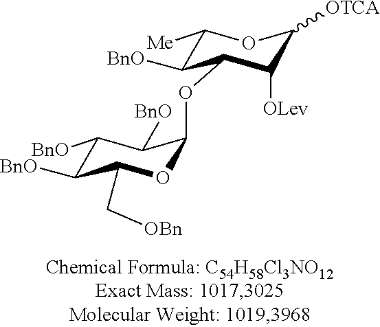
C1([BnO])C([BnO])C(C[OBn])OC(OC2C([BnO])C([Me])OC([OTCA])C2[OLev])C1[BnO]
